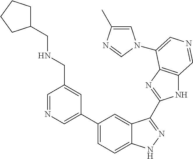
C1=C(C)N=CN1C1=CN=CC2=C1N=C(C1=NNC3=CC=C(C4=CN=CC(CNCC5CCCC5)=C4)C=C31)N2
